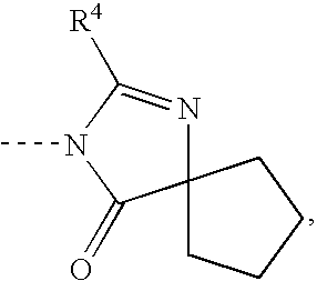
C12(N=C([R4])N(C)C1=O)CCCC2
